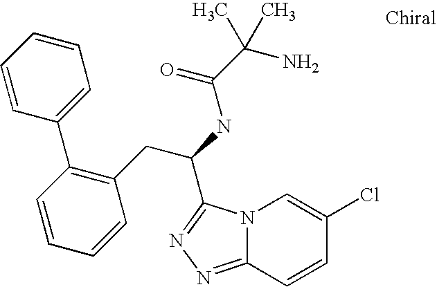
C1(CC(NC(C(C)(N)C)=O)C2=NN=C3N2C=C(Cl)C=C3)=C(C2=CC=CC=C2)C=CC=C1
